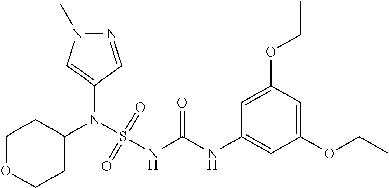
C1(N(S(NC(NC2=CC(OCC)=CC(OCC)=C2)=O)(=O)=O)C2CCOCC2)=CN(C)N=C1
